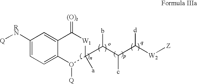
[Q][RN]C1=CC=C2C(=C1)C(=[(O)t])[W1]C(C(C(C([W2][Z])[d])c)b)([a])O2[Q]
